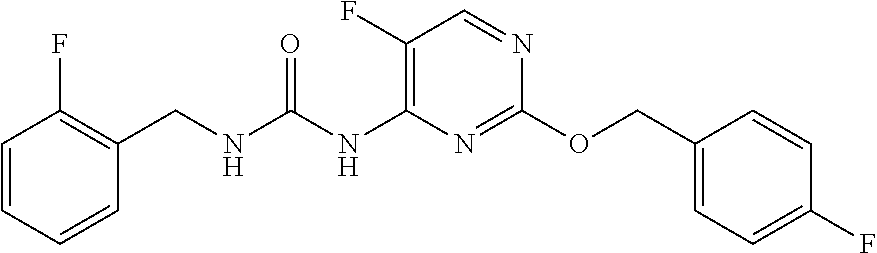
C1(OCC2=CC=C(F)C=C2)=NC(NC(NCC2=C(F)C=CC=C2)=O)=C(F)C=N1
